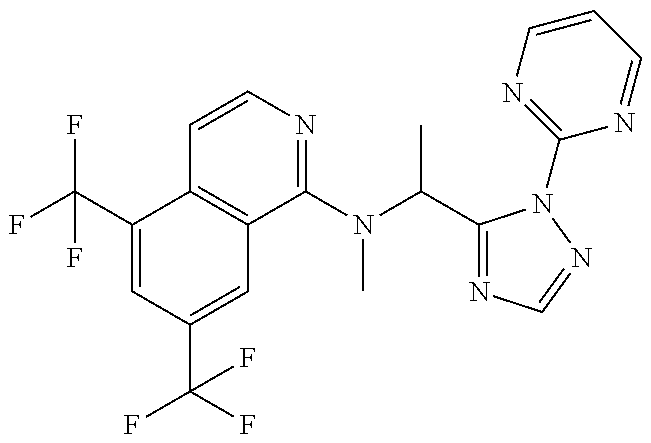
C1(C(F)(F)F)=CC(C(F)(F)F)=CC2=C1C=CN=C2N(C(C)C1=NC=NN1C1=NC=CC=N1)C
